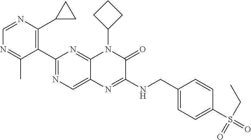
C1=NC(C2CC2)=C(C2=NC=C3C(=N2)N(C2CCC2)C(=O)C(NCC2=CC=C(S(=O)(=O)CC)C=C2)=N3)C(C)=N1
